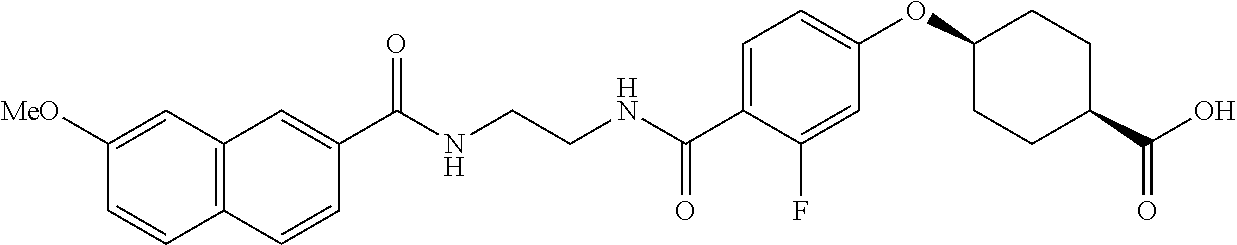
C(NCCNC(C1=CC=C(OC2CCC(C(O)=O)CC2)C=C1F)=O)(=O)C1=CC2=C(C=C1)C=CC([MeO])=C2
